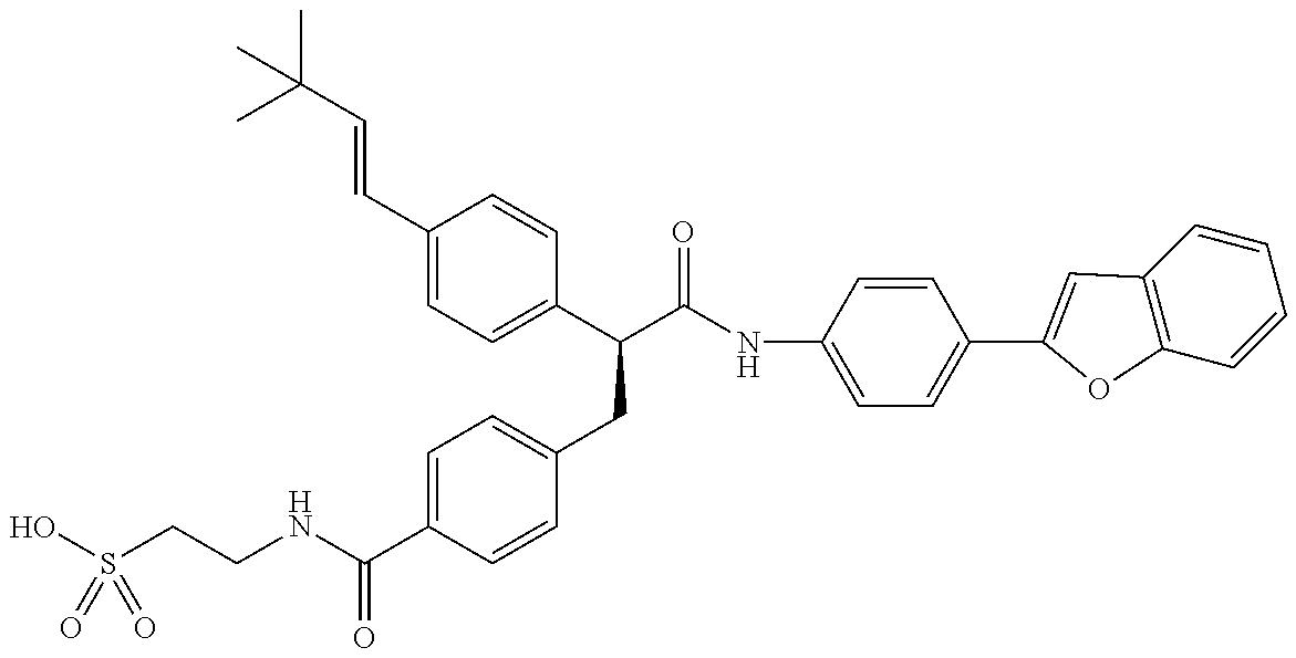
OS(CCNC(C1=CC=C(CC(C(=O)NC2=CC=C(C3=CC4=C(C=CC=C4)O3)C=C2)C2=CC=C(C=CC(C)(C)C)C=C2)C=C1)=O)(=O)=O
